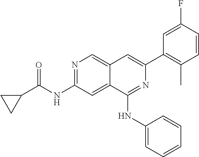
C1C(C(NC2=NC=C3C(=C2)C(NC2=CC=CC=C2)=NC(C2=C(C)C=CC(F)=C2)=C3)=O)C1
